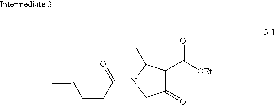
C1(=O)C(C([OEt])=O)C(C)N(C(CCC=C)=O)C1
